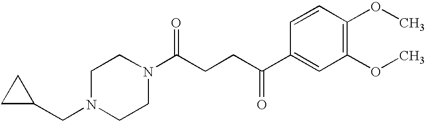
C(CCC(C1=CC(OC)=C(OC)C=C1)=O)(=O)N1CCN(CC2CC2)CC1
